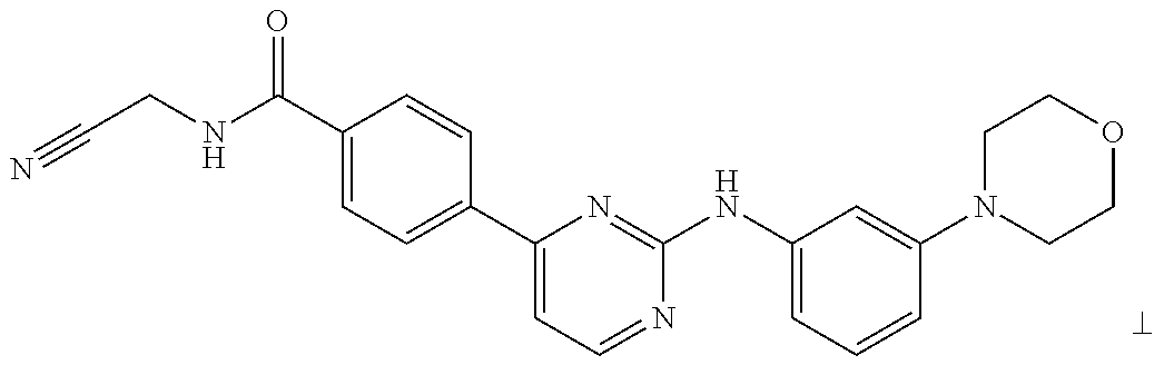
C1(C(NCC#N)=O)=CC=C(C2=CC=NC(NC3=CC=CC(N4CCOCC4)=C3)=N2)C=C1
